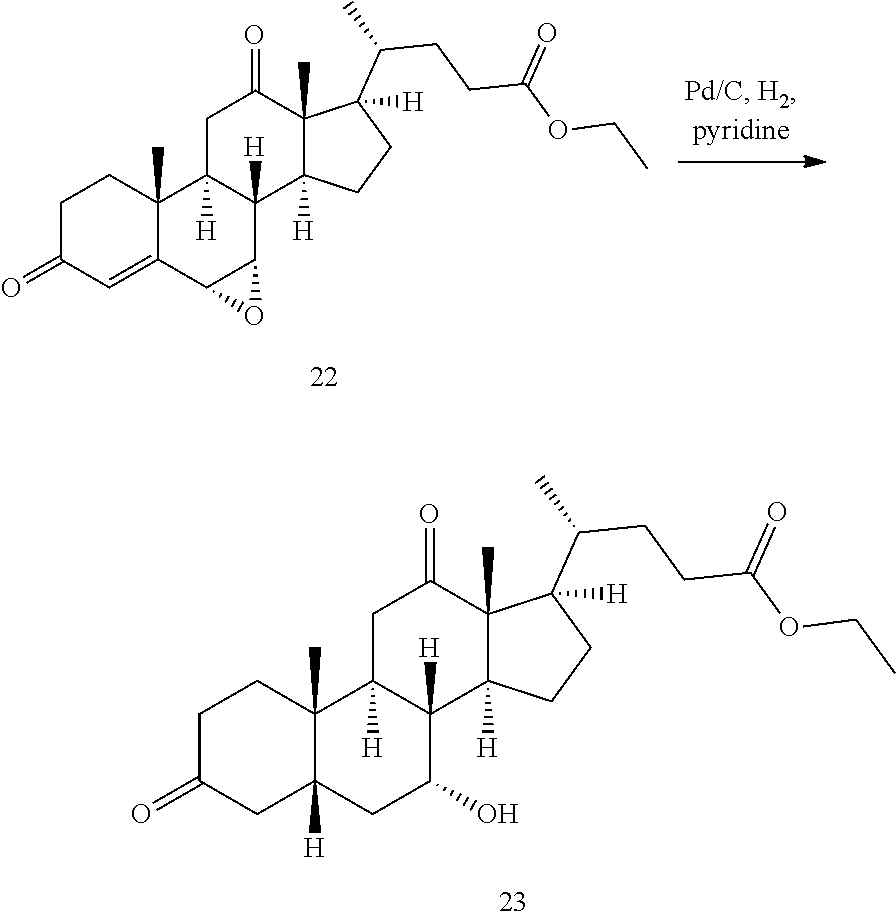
C1C(=O)C=C2C(C)(C1)C1([H])C([H])(C3C2O3)C2([H])C(C)(C(=O)C1)C(C(CCC(OCC)=O)C)([H])CC2.C1C(=O)CC2([H])C(C)(C1)C1([H])C([H])(C(O)C2)C2([H])C(C)(C(=O)C1)C(C(CCC(OCC)=O)C)([H])CC2
